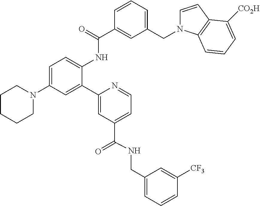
C1=C(N2CCCCC2)C=C(C2=CC(C(NCC3=CC=CC([CF3])=C3)=O)=CC=N2)C(NC(C2=CC(CN3C=CC4=C3C=CC=C4[CO2H])=CC=C2)=O)=C1
